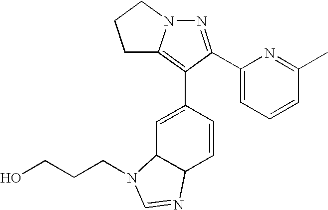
N1=C(C2=CC=CC(C)=N2)C(C2=CC3C(C=C2)N=CN3CCCO)=C2N1CCC2
